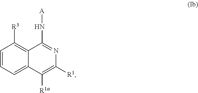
C1=CC=C2C(=C1[R3])C(N[A])=NC([R1])=C2[R1a]
